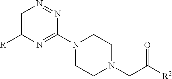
C1=C([R])N=C(N2CCN(CC([R2])=O)CC2)N=N1
